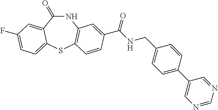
C1(=O)NC2=C(SC3=CC=C(F)C=C13)C=CC(C(NCC1=CC=C(C3=CN=CN=C3)C=C1)=O)=C2
